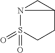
N12S(=O)(=O)CCC1C2
